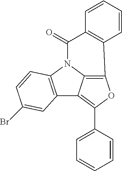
C12=C(N3C4=C(OC(C5=CC=CC=C5)=C14)C1=C(C3=O)C=CC=C1)C=CC(Br)=C2
